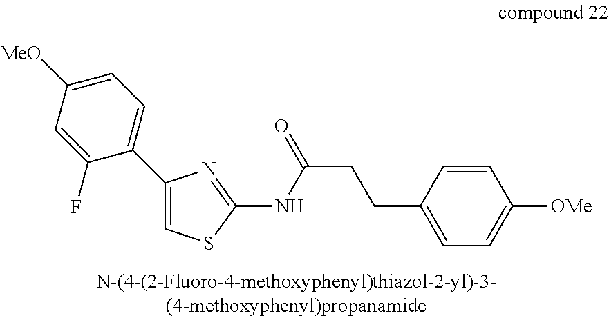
C1([MeO])=CC=C(C2=CSC(NC(CCC3=CC=C([OMe])C=C3)=O)=N2)C(F)=C1
